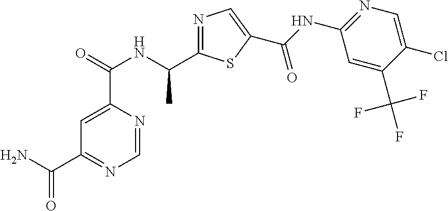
C1=C(C(=O)NC(C2=NC=C(C(NC3=NC=C(Cl)C(C(F)(F)F)=C3)=O)S2)C)N=CN=C1C(N)=O
